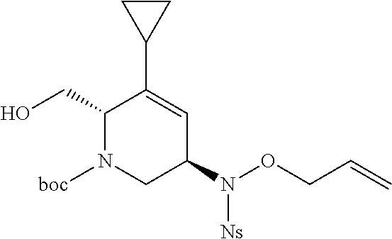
C1(CO)N([boc])CC(N([Ns])OCC=C)C=C1C1CC1
